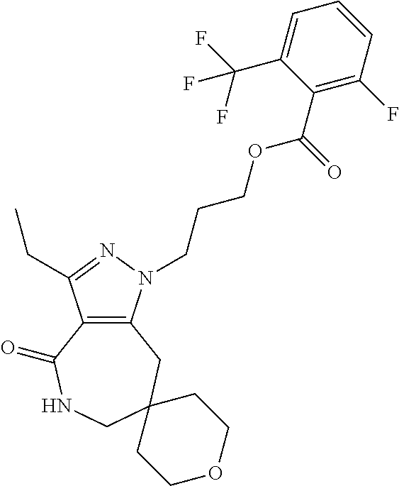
C12=C(N(CCCOC(C3=C(F)C=CC=C3C(F)(F)F)=O)N=C1CC)CC1(CNC2=O)CCOCC1
